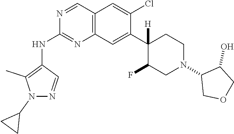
C12=C(C=C(C3([H])C(F)CN(C4COCC4O)CC3)C(Cl)=C1)N=C(NC1=C(C)N(C3CC3)N=C1)N=C2
